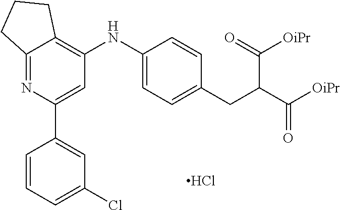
C12=NC(C3=CC(Cl)=CC=C3)=CC(NC3=CC=C(CC(C([OiPr])=O)C(=O)[OiPr])C=C3)=C1CCC2.Cl
